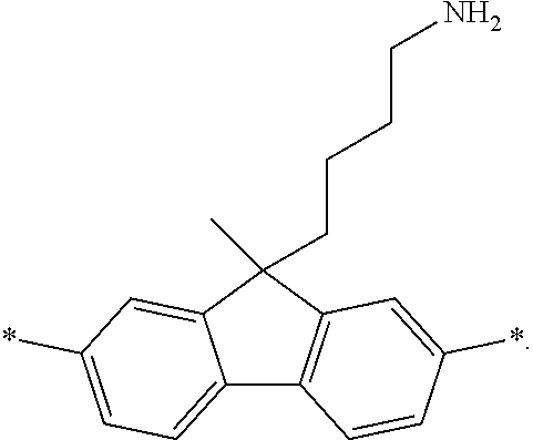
C12=CC=C(*)C=C1C(CCCCN)(C)C1=C2C=CC(*)=C1
